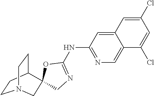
C12=CC(NC3=NCC4(O3)C3CCN(CC3)C4)=NC=C1C(Cl)=CC(Cl)=C2
